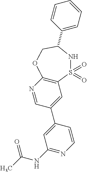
C1(NC(C)=O)=NC=CC(C2=CC3=C(N=C2)OCC(C2=CC=CC=C2)NS3(=O)=O)=C1
